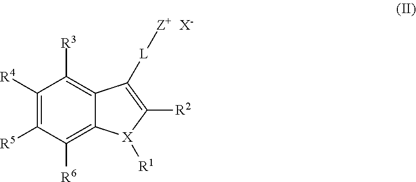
C1([R4])=C([R5])C([R6])=C2C(=C1[R3])C([L][Z+])=C([R2])[X]2[R1].[X-]
